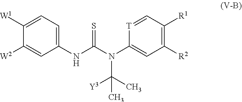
N(C1=CC=C([W1])C([W2])=C1)C(=S)N(C1=CC([R2])=C([R1])C=[T]1)C(C)([Y3])C
